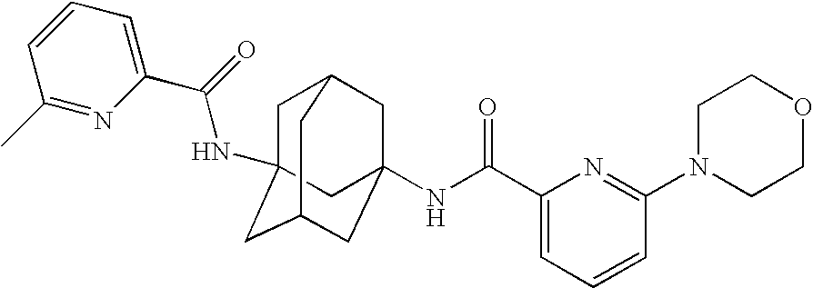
C1C2(NC(C3=CC=CC(C)=N3)=O)CC3CC(NC(C4=CC=CC(N5CCOCC5)=N4)=O)(CC1C3)C2
